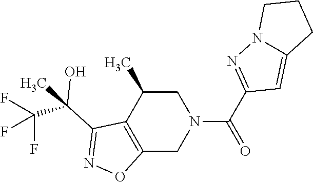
C1(C(C)(C(F)(F)F)O)=NOC2=C1C(C)CN(C(C1=NN3C(=C1)CCC3)=O)C2
